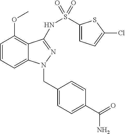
C1=CC=C2C(=C1OC)C(NS(C1=CC=C(Cl)S1)(=O)=O)=NN2CC1=CC=C(C(=O)N)C=C1
